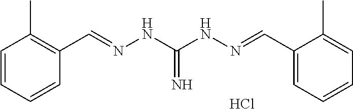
C1=CC=CC(C=NNC(NN=CC2=CC=CC=C2C)=N)=C1C.Cl
